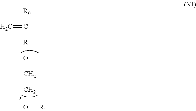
[R0]C([R]OCCO[R1])=C
